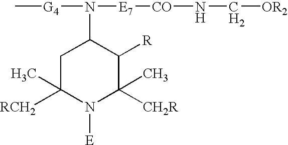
C1C([RCH2])(C)N([E])C(C)([CH2R])C([R])C1N([G4]C)[E7][CO]NC[OR2]
